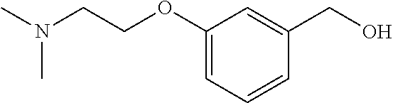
CN(CCOC1=CC=CC(CO)=C1)C
